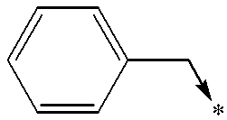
C1=CC(C->*)=CC=C1
